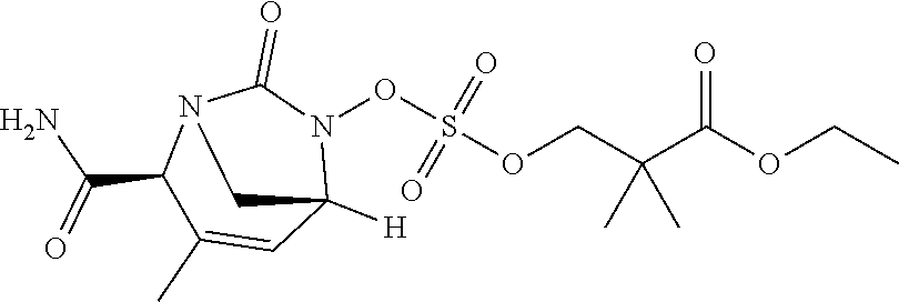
O(CC(C(OCC)=O)(C)C)S(ON1C(=O)N2C(C(=O)N)C(C)=CC1([H])C2)(=O)=O
